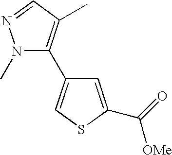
N1(C)C(C2=CSC(C(=O)[OMe])=C2)=C(C)C=N1
